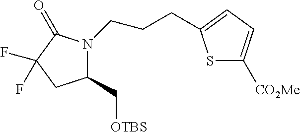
N1(CCCC2=CC=C([CO2Me])S2)C(C[OTBS])CC(F)(F)C1=O
